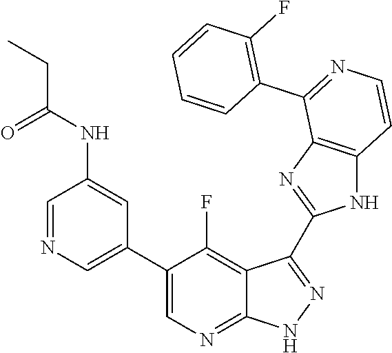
C1=NC=C(C2=CN=C3C(=C2F)C(C2=NC4=C(N2)C=CN=C4C2=C(F)C=CC=C2)=NN3)C=C1NC(CC)=O
